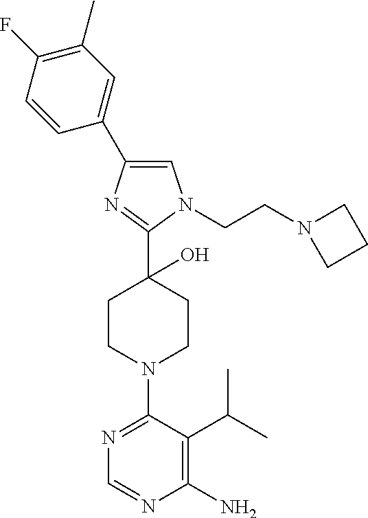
C1(F)=C(C)C=C(C2=CN(CCN3CCC3)C(C3(O)CCN(C4=NC=NC(N)=C4C(C)C)CC3)=N2)C=C1
